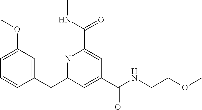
C1=C(OC)C=C(CC2=NC(C(NC)=O)=CC(C(NCCOC)=O)=C2)C=C1
